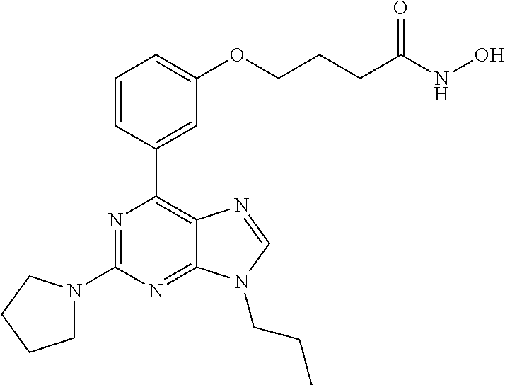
C1=CC(C2=C3C(=NC(N4CCCC4)=N2)N(CCC)C=N3)=CC(OCCCC(NO)=O)=C1
